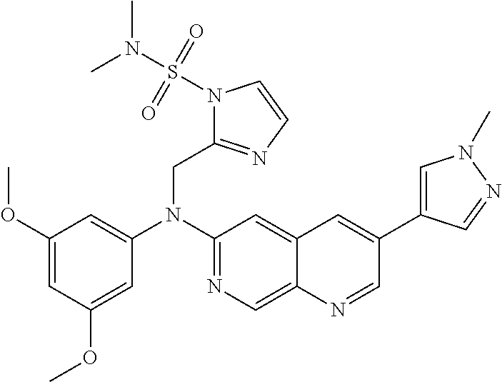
C1(OC)=CC(OC)=CC(N(C2=NC=C3C(=C2)C=C(C2=CN(C)N=C2)C=N3)CC2=NC=CN2S(N(C)C)(=O)=O)=C1
